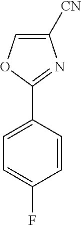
C1([CN])=COC(C2=CC=C(F)C=C2)=N1
